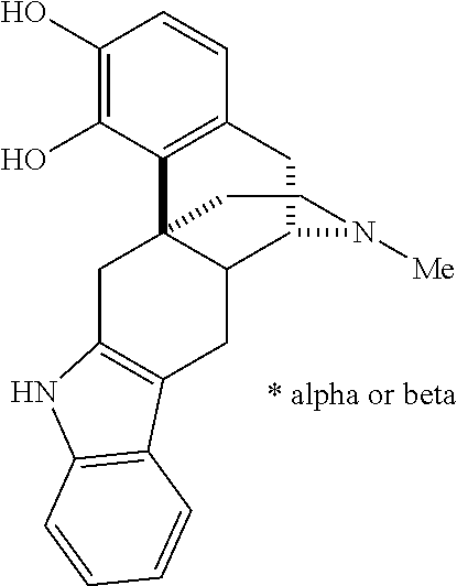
C1(O)=C(O)C2=C(C=C1)CC1C3C2(CC2=C(C3)C3=C(N2)C=CC=C3)CCN1[Me]
